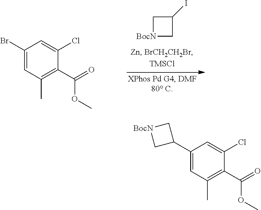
C1(C2C[BocN]C2)=CC(C)=C(C(=O)OC)C(Cl)=C1.[BocN]1CC(I)C1.C1(Br)=CC(C)=C(C(=O)OC)C(Cl)=C1
